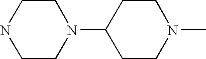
C1CN(C2CCN(C)CC2)CCN1
